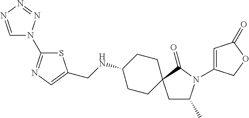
C1C(C)N(C2=CC(=O)OC2)C(=O)C12CCC(NCC1=CN=C(N3C=NN=N3)S1)CC2
